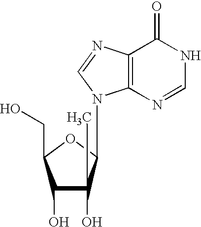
N1C=NC2=C(C1=O)N=CN2C1OC(CO)C(O)C1(O)C
